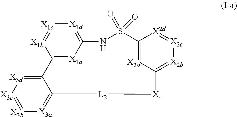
C12=[X1a]C(=[X1d][X1c]=[X1b]1)NS(=O)(=O)C1=[X2a]C(=[X2b][X2c]=[X2d]1)[X4][L2]C1=[X3a][X3b]=[X3c][X3d]=C21
